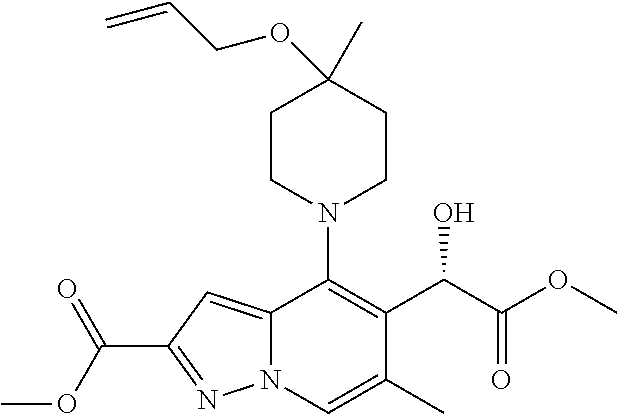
C12=CC(C(OC)=O)=NN1C=C(C)C(C(C(OC)=O)O)=C2N1CCC(OCC=C)(C)CC1
